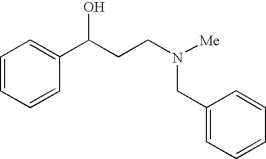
C1=CC=CC(C(CCN([Me])CC2=CC=CC=C2)O)=C1
